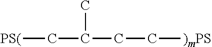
[PS(]CC(CC[)mPS])C
